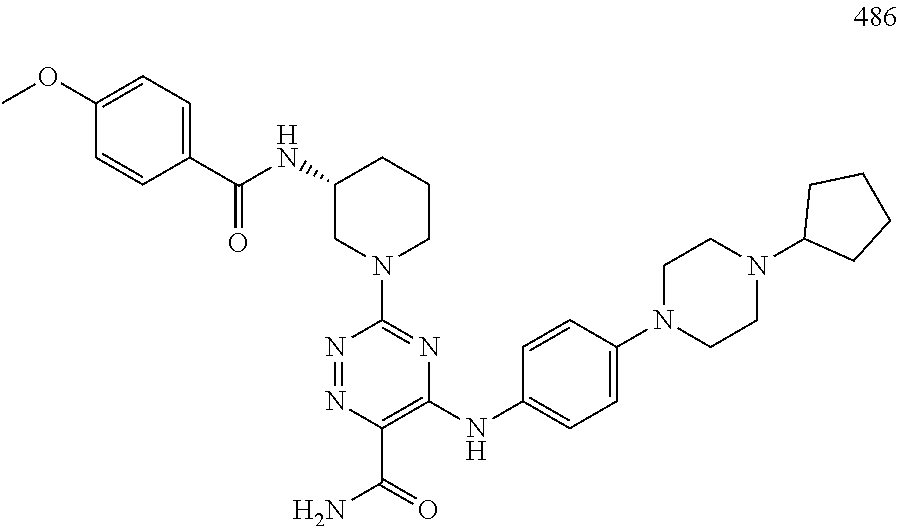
C1(N2CCCC(NC(=O)C3=CC=C(OC)C=C3)C2)=NC(NC2=CC=C(N3CCN(C4CCCC4)CC3)C=C2)=C(C(N)=O)N=N1
